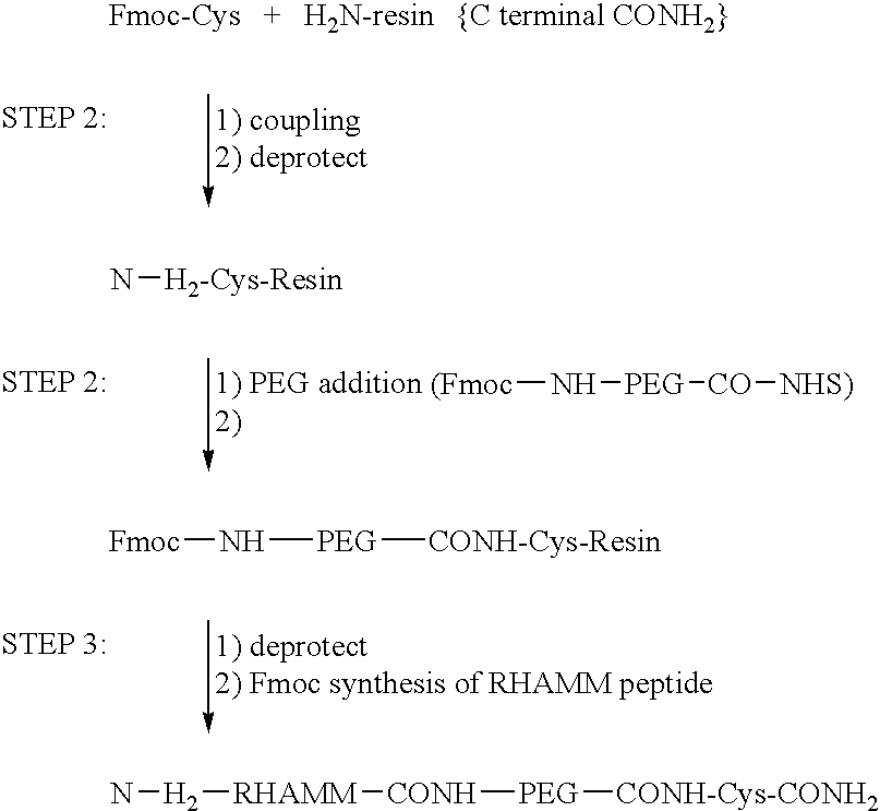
N[H2-Cys-Resin].[(Fmoc]N[PEG][CO][NHS)].[Fmoc]N[PEG][CONH-Cys-Resin].N[H2][RHAMM][CONH][PEG][CONH-Cys-CONH2]
